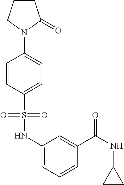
C1CC(=O)N(C2=CC=C(S(NC3=CC=CC(C(NC4CC4)=O)=C3)(=O)=O)C=C2)C1
